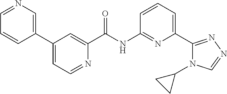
C1(C2=CN=CC=C2)=CC=NC(C(NC2=NC(C3=NN=CN3C3CC3)=CC=C2)=O)=C1
